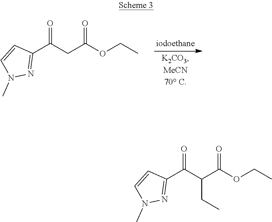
C1(C(CC(OCC)=O)=O)=NN(C)C=C1.C1(C(C(C(OCC)=O)CC)=O)=NN(C)C=C1
